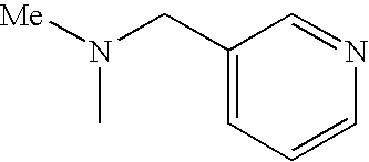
C1(CN([Me])C)=CC=CN=C1
